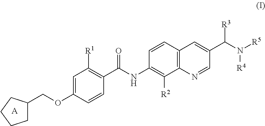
[A].C1C(COC2=CC([R1])=C(C(NC3=C([R2])C4=C(C=C3)C=C(C(N([R5])[R4])[R3])C=N4)=O)C=C2)CCC1
